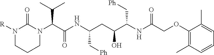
N1([R])CCCN(C(C(NC(CC(C(NC(COC2=C(C)C=CC=C2C)=O)C[Ph])O)C[Ph])=O)C(C)C)C1=O
